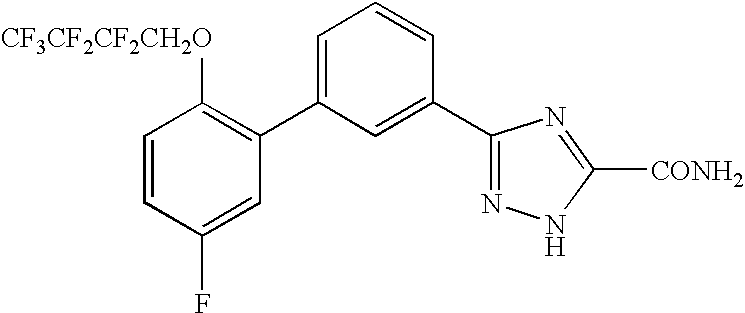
C1(C2=CC=CC(C3=NNC([CONH2])=N3)=C2)=C([CF3CF2CF2CH2O])C=CC(F)=C1
